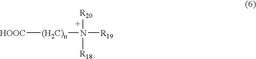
[HOOC][(H2C)n]N([R20])([R18])[R19]
